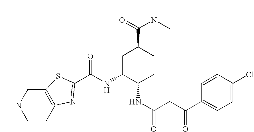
C1CC2=C(CN1C)SC(C(NC1C(NC(=O)CC(C3=CC=C(Cl)C=C3)=O)CCC(C(=O)N(C)C)C1)=O)=N2
